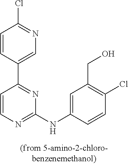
C1=C(C2=NC(NC3=CC(CO)=C(Cl)C=C3)=NC=C2)C=CC(Cl)=N1
